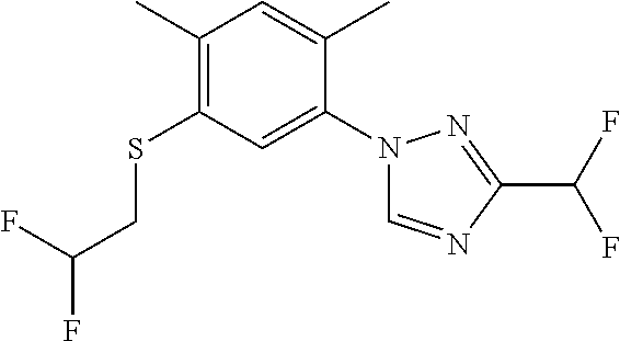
C1(C)=C(SCC(F)F)C=C(N2C=NC(C(F)F)=N2)C(C)=C1
